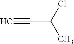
C#CC(C)Cl
